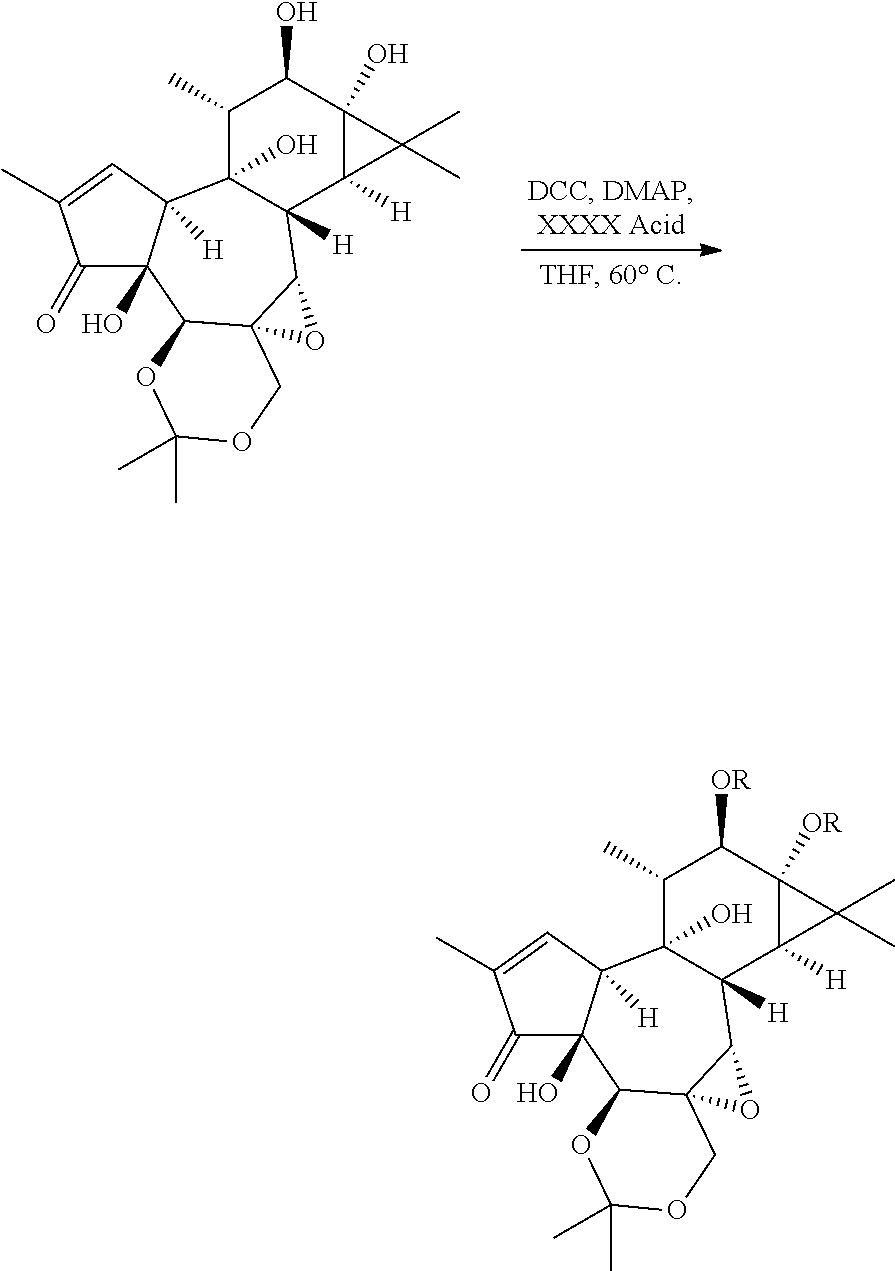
C1(C)C2(O)C([H])(C3([H])C([OR])(C1[OR])C3(C)C)C1C3(C(C4(O)C2([H])C=C(C)C4=O)OC(C)(C)OC3)O1.C1(C)C2(O)C([H])(C3([H])C(O)(C1O)C3(C)C)C1C3(C(C4(O)C2([H])C=C(C)C4=O)OC(C)(C)OC3)O1
